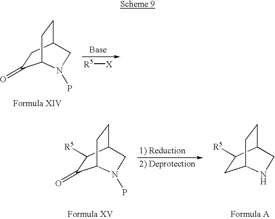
C1(=O)CC2CCC1N(P)C2.[R5][X].C1(=O)C([R5])C2CCC1N(P)C2.C1C([R5])C2CCC1NC2
